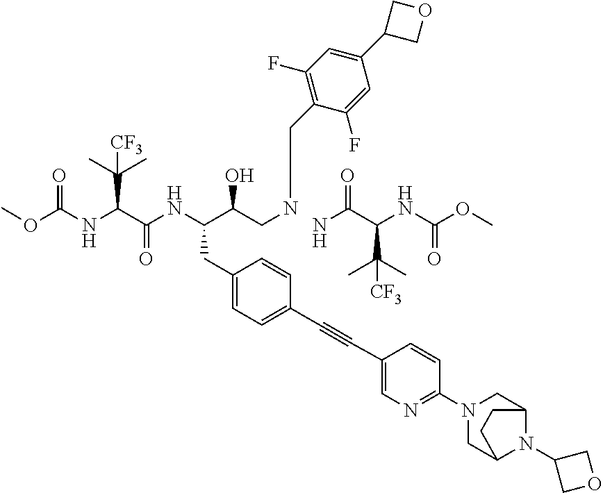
COC(NC(C(NC(C(CNCC1=C(F)C=C(C2COC2)C=C1F)O)CC1=CC=C(C#CC2=CN=C(N3CC4N(C5COC5)C(C3)CC4)C=C2)C=C1)=O)C(C)(C)[CF3])=O.NC(C(NC(OC)=O)C(C)(C)[CF3])=O
